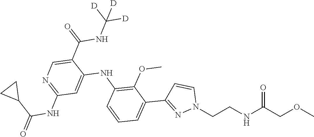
COCC(NCCN1C=CC(C2=CC=CC(NC3=CC(NC(C4CC4)=O)=NC=C3C(NC([D])([D])[D])=O)=C2OC)=N1)=O
